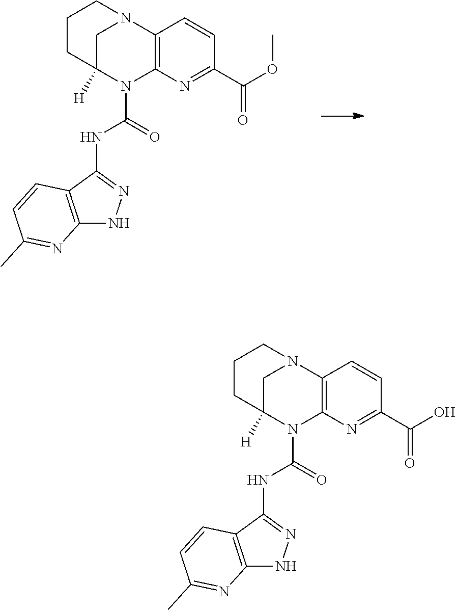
C12=C(N=C(C(OC)=O)C=C1)N(C(=O)NC1=NNC3=C1C=CC(C)=N3)C1([H])CN2CCC1.C12=C(N=C(C(O)=O)C=C1)N(C(=O)NC1=NNC3=C1C=CC(C)=N3)C1([H])CN2CCC1
